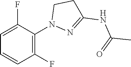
C(C)(=O)NC1=NN(C2=C(F)C=CC=C2F)CC1
